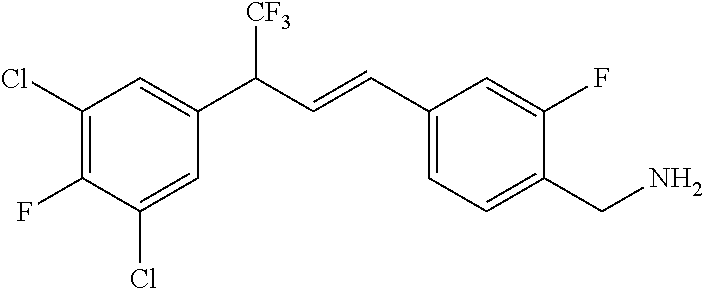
C1(Cl)=CC(C(C=CC2=CC=C(CN)C(F)=C2)[CF3])=CC(Cl)=C1F
